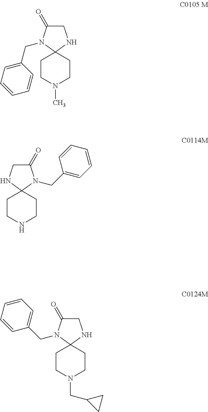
C1C(=O)N(CC2=CC=CC=C2)C2(N1)CCN(C)CC2.C1(=O)CNC2(N1CC1=CC=CC=C1)CCNCC2.C1C(=O)N(CC2=CC=CC=C2)C2(N1)CCN(CC1CC1)CC2
